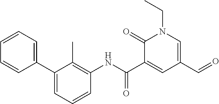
C1=CC=CC(C2=CC=CC(NC(C3=CC(C=O)=CN(CC)C3=O)=O)=C2C)=C1
